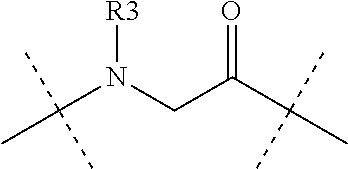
C(N(CC(C(C)(C)C)=O)[R3])(C)(C)C
